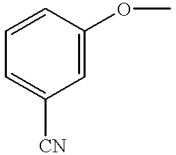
C1=C([CN])C=C(OC)C=C1
